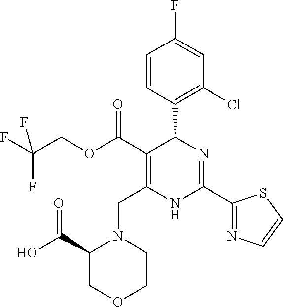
C1=CC(C2C(C(=O)OCC(F)(F)F)=C(CN3C(C(O)=O)COCC3)NC(C3=NC=CS3)=N2)=C(Cl)C=C1F
